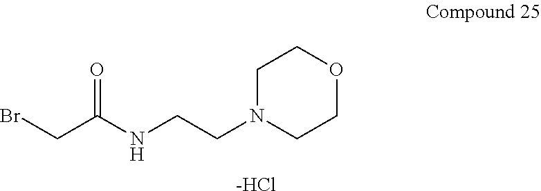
BrCC(NCCN1CCOCC1)=O.[-HCl]
